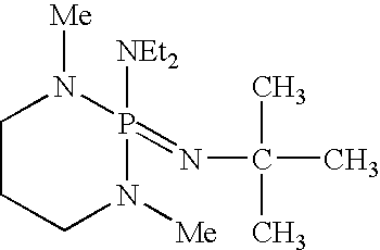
C1CCN([Me])P([NEt2])(=NC(C)(C)C)N1[Me]
